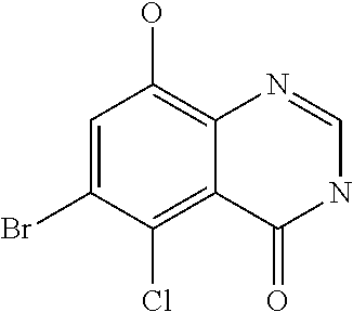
C1=C(Br)C(Cl)=C2C(=C1O)N=CNC2=O
